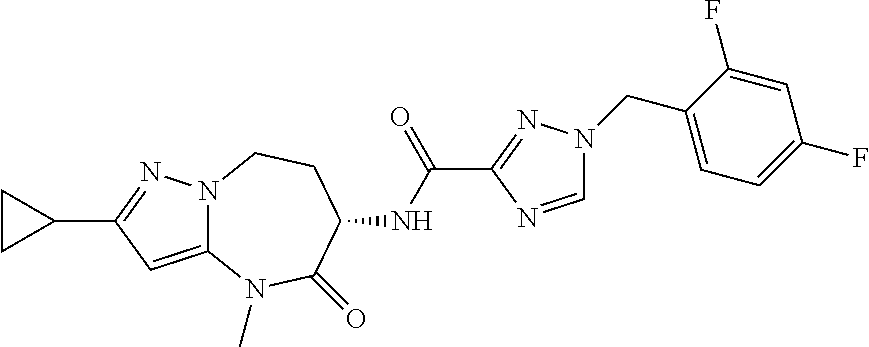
N12C(=CC(C3CC3)=N1)N(C)C(=O)C(NC(C1=NN(CC3=CC=C(F)C=C3F)C=N1)=O)CC2
